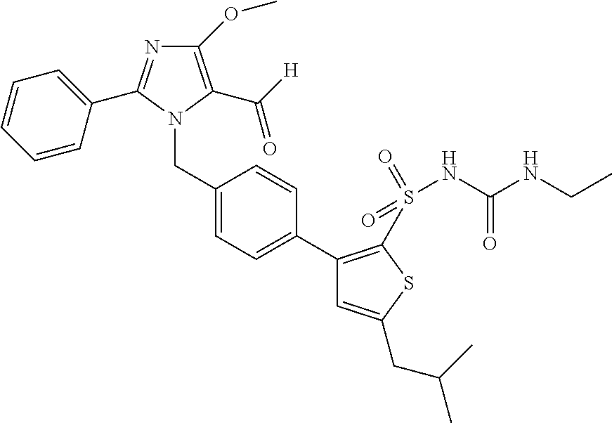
C1(OC)=C(C([H])=O)N(CC2=CC=C(C3=C(S(=O)(NC(NCC)=O)=O)SC(CC(C)C)=C3)C=C2)C(C2=CC=CC=C2)=N1
